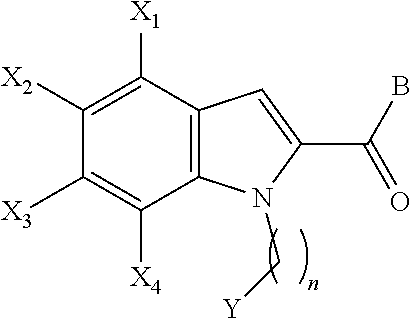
C12=C(C([X1])=C([X2])C([X3])=C1[X4])C=C(C(B)=O)N2C[Y]
